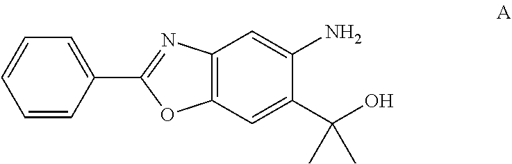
C1=CC(C2=NC3=C(O2)C=C(C(O)(C)C)C(N)=C3)=CC=C1
